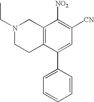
N1(CC)CCC2=C(C1)C([NO2])=C([CN])C=C2C1=CC=CC=C1
